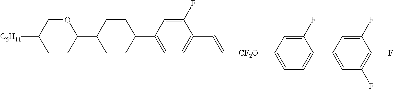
O1CC([C5H11])CCC1C1CCC(C2=CC=C(C=C[CF2O]C3=CC=C(C4=CC(F)=C(F)C(F)=C4)C(F)=C3)C(F)=C2)CC1
